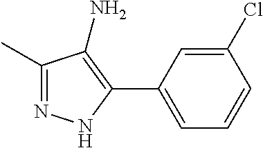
C1(Cl)=CC(C2=C(N)C(C)=NN2)=CC=C1
